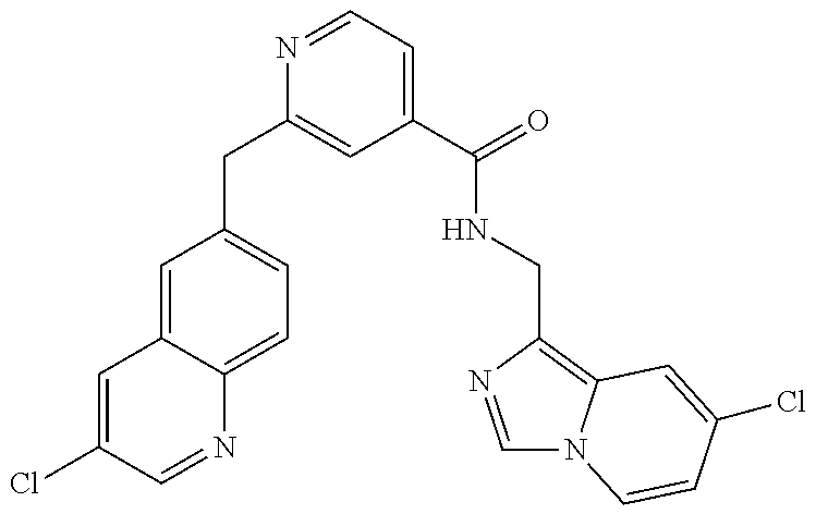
C1=C(Cl)C=NC2=CC=C(CC3=CC(C(NCC4=C5N(C=N4)C=CC(Cl)=C5)=O)=CC=N3)C=C12
